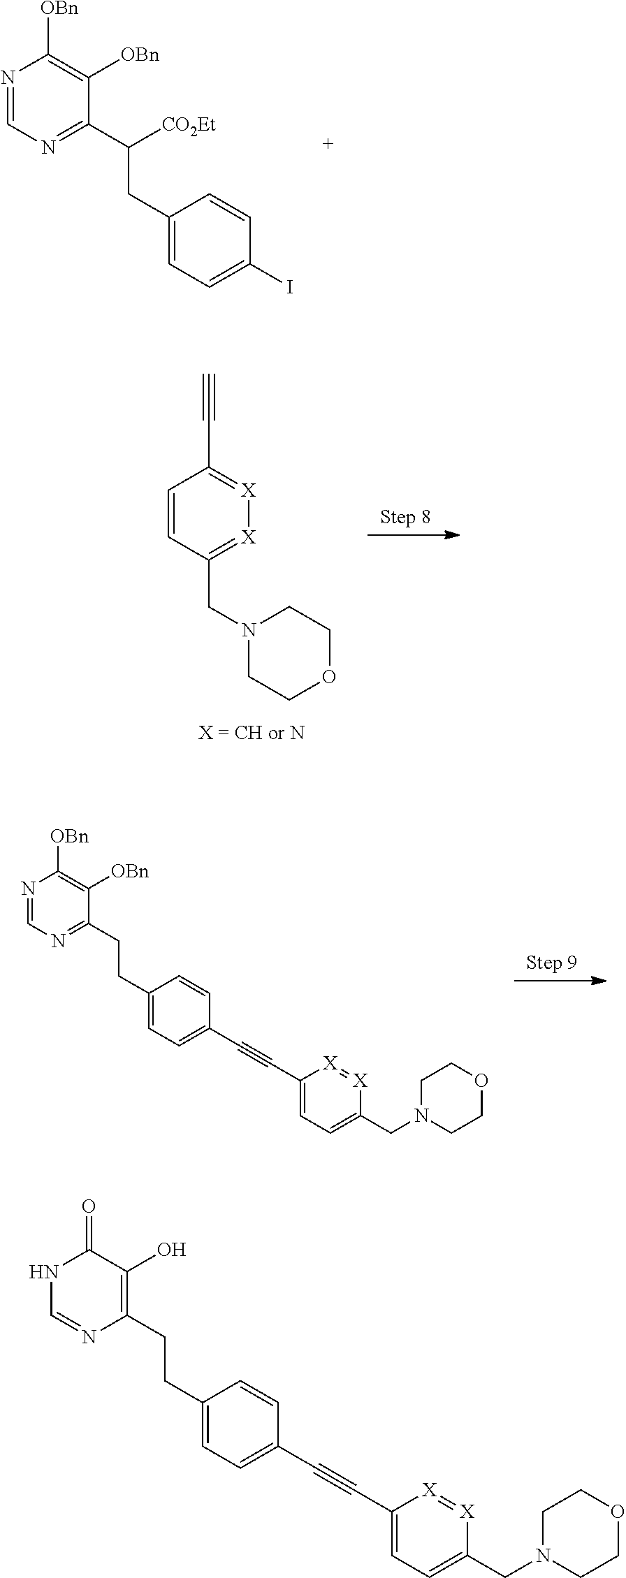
N1=CN=C(C([CO2Et])CC2=CC=C(I)C=C2)C([OBn])=C1[OBn].C1=CC(CN2CCOCC2)=[X][X]=C1C#C.N1=CN=C(CCC2=CC=C(C#CC3=CC=C(CN4CCOCC4)[X]=[X]3)C=C2)C([OBn])=C1[OBn].N1C=NC(CCC2=CC=C(C#CC3=CC=C(CN4CCOCC4)[X]=[X]3)C=C2)=C(O)C1=O
